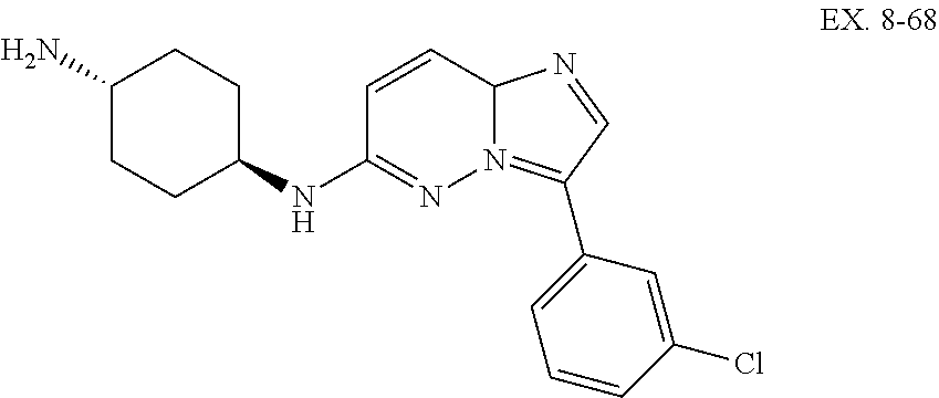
C1(N)CCC(NC2=NN3=C(C4=CC=CC(Cl)=C4)C=NC3C=C2)CC1
